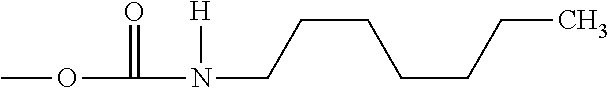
COC(N(CCCCCCC)[H])=O
